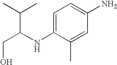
C(C(NC1=CC=C(N)C=C1C)C(C)C)O
